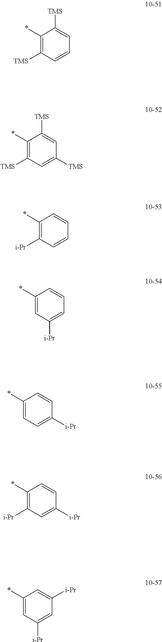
C1(*)=C([TMS])C=C([TMS])C=C1[TMS].C1(*)=C([i-Pr])C=CC=C1.C1(*)=CC([i-Pr])=CC=C1.C1(*)=CC=C([i-Pr])C=C1.C1(*)=C([i-Pr])C=C([i-Pr])C=C1.C1(*)=CC([i-Pr])=CC([i-Pr])=C1.C1(*)=C([TMS])C=CC=C1[TMS]
